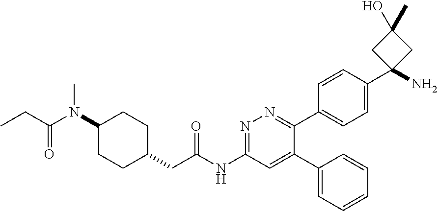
C1(N(C(CC)=O)C)CCC(CC(NC2=NN=C(C3=CC=C(C4(N)CC(C)(O)C4)C=C3)C(C3=CC=CC=C3)=C2)=O)CC1
